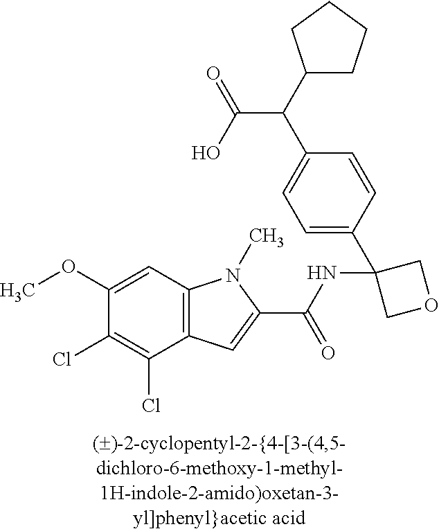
C1(OC)=CC2=C(C(Cl)=C1Cl)C=C(C(NC1(C3=CC=C(C(C(O)=O)C4CCCC4)C=C3)COC1)=O)N2C
